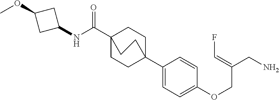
C1(C23CCC(C(NC4CC(OC)C4)=O)(CC2)CC3)=CC=C(OCC(CN)=CF)C=C1
